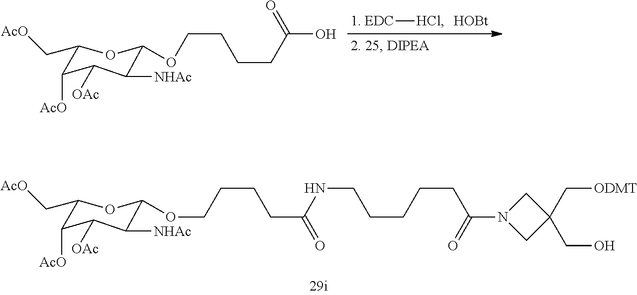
[EDC][HCl].[HOBt].C(CCCC(O)=O)OC1C([NHAc])C([OAc])C([AcO])C(C[AcO])O1.OCC1(C[ODMT])CN(C(CCCCCNC(CCCCOC2C([NHAc])C([OAc])C([AcO])C(C[AcO])O2)=O)=O)C1
